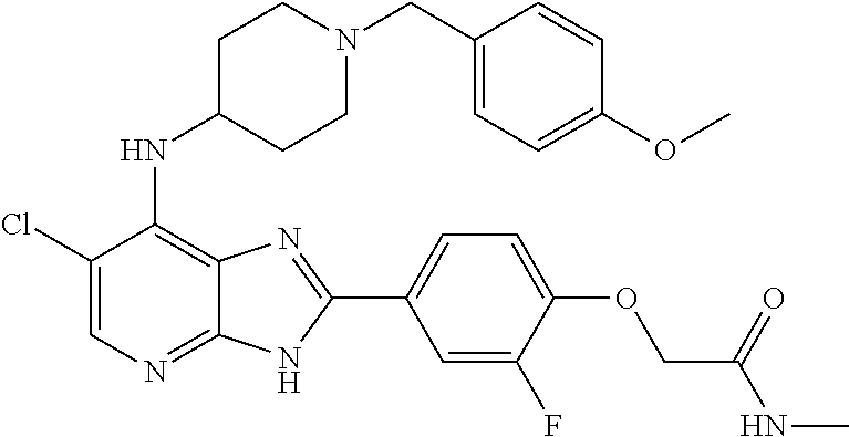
C1(Cl)=CN=C2C(=C1NC1CCN(CC3=CC=C(OC)C=C3)CC1)N=C(C1=CC=C(OCC(NC)=O)C(F)=C1)N2
